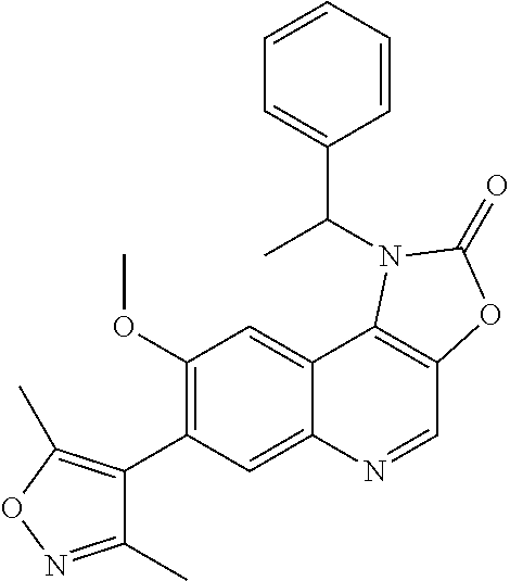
C1(OC)=C(C2=C(C)ON=C2C)C=C2C(=C1)C1=C(C=N2)OC(=O)N1C(C)C1=CC=CC=C1
